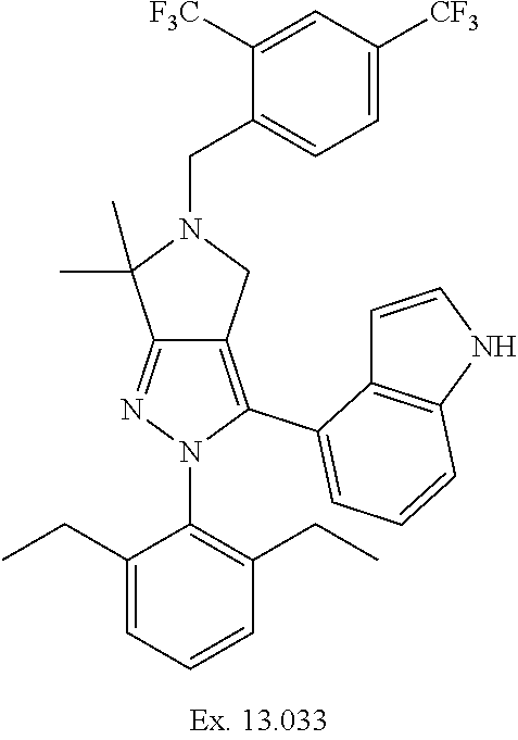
C12=NN(C3=C(CC)C=CC=C3CC)C(C3=CC=CC4=C3C=CN4)=C1CN(CC1=CC=C([CF3])C=C1[F3C])C2(C)C
